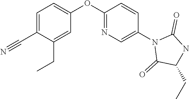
C1=C(C#N)C(CC)=CC(OC2=NC=C(N3C(=O)C(CC)NC3=O)C=C2)=C1
